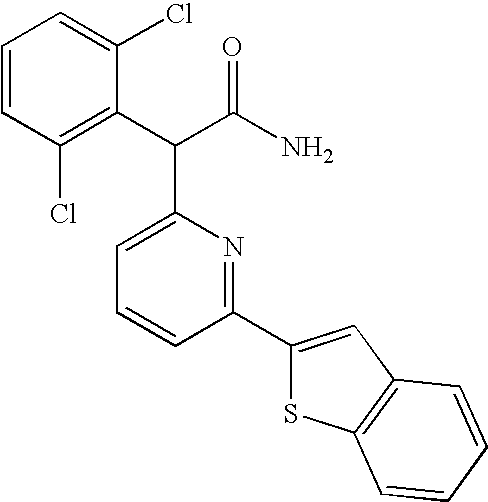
C1=CC=C(Cl)C(C(C(N)=O)C2=CC=CC(C3=CC4=C(S3)C=CC=C4)=N2)=C1Cl
